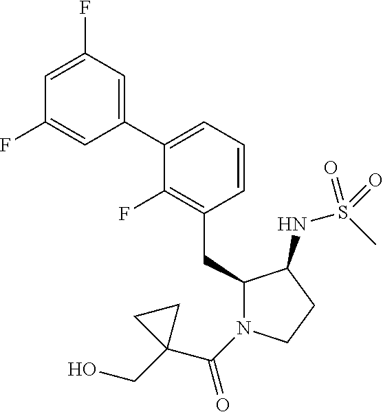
C1(CC2=C(F)C(C3=CC(F)=CC(F)=C3)=CC=C2)N(C(=O)C2(CO)CC2)CCC1NS(C)(=O)=O
